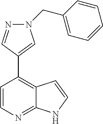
N1(CC2=CC=CC=C2)N=CC(C2=C3C(=NC=C2)NC=C3)=C1
